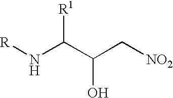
[R]NC(C(C[NO2])O)[R1]
